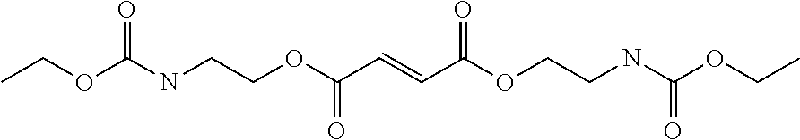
C(OC(NCCOC(C=CC(OCCNC(OCC)=O)=O)=O)=O)C
